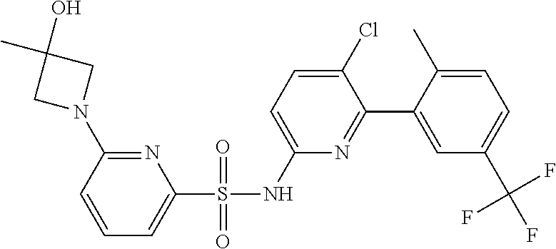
N1=C(N2CC(O)(C)C2)C=CC=C1S(=O)(=O)NC1=CC=C(Cl)C(C2=CC(C(F)(F)F)=CC=C2C)=N1
